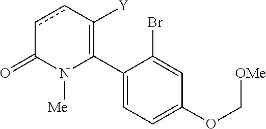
C1(C2=C([Y])ccC(=O)N2[Me])=CC=C(OC[OMe])C=C1Br
